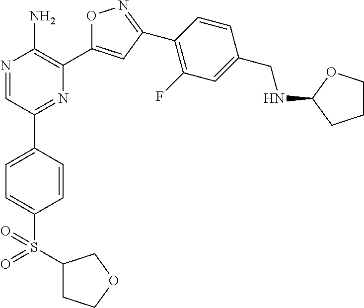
N1=CC(C2=CC=C(S(C3CCOC3)(=O)=O)C=C2)=NC(C2=CC(C3=C(F)C=C(CNC4CCCO4)C=C3)=NO2)=C1N
